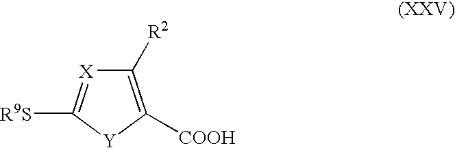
C1([R2])=C([COOH])[Y]C([R9S])=[X]1
